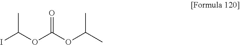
IC(OC(OC(C)C)=O)C
